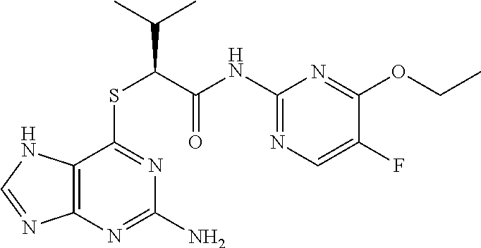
C1(NC(=O)C(SC2=NC(N)=NC3=C2NC=N3)C(C)C)=NC=C(F)C(OCC)=N1
